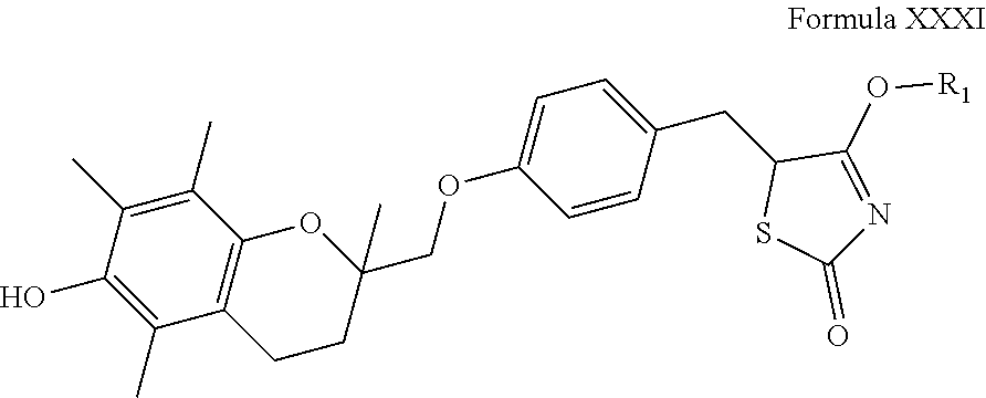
OC1=C(C)C2=C(C(C)=C1C)OC(COC1=CC=C(CC3SC(=O)N=C3O[R1])C=C1)(C)CC2
